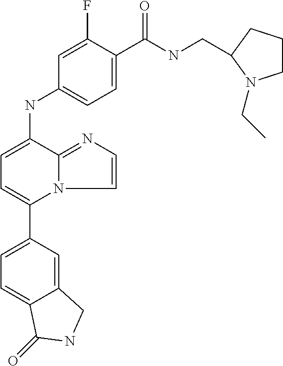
C1(C2=CC=C(NC3=CC=C(C(NCC4CCCN4CC)=O)C(F)=C3)C3=NC=CN23)=CC=C2C(=C1)CNC2=O
